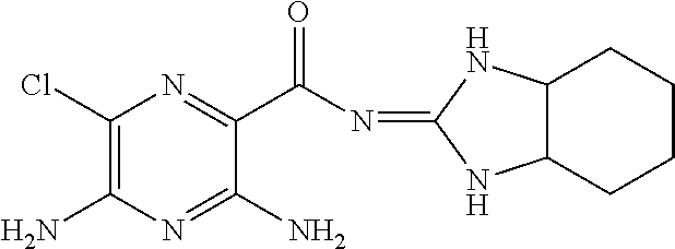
C1(Cl)=C(N)N=C(N)C(C(N=C2NC3C(N2)CCCC3)=O)=N1
